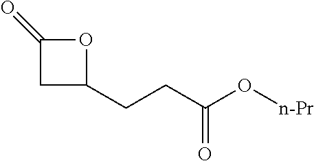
C1C(CCC(O[n-Pr])=O)OC1=O
